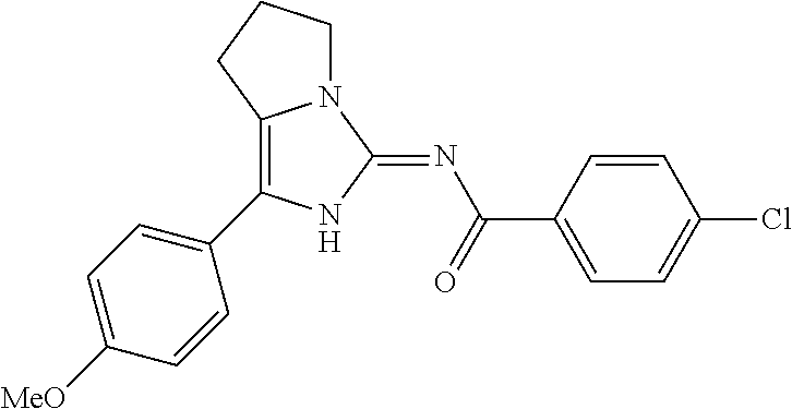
C12=C(C3=CC=C([MeO])C=C3)NC(=NC(=O)C3=CC=C(Cl)C=C3)N1CCC2
